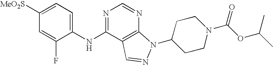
C1([MeO2S])=CC=C(NC2=NC=NC3=C2C=NN3C2CCN(C(OC(C)C)=O)CC2)C(F)=C1
